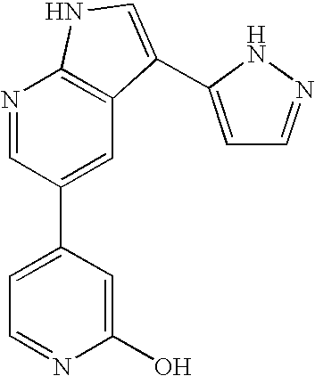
C1(O)=CC(C2=CC3=C(N=C2)NC=C3C2=CC=NN2)=CC=N1
